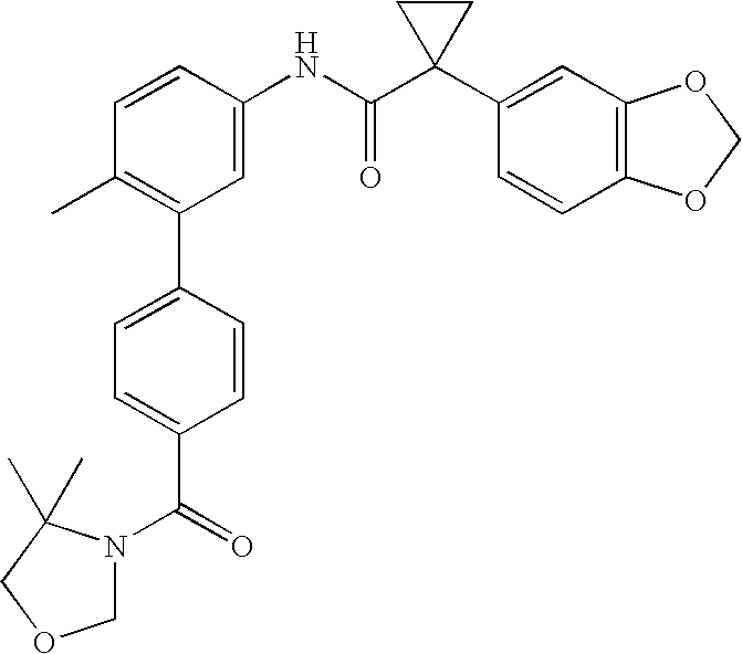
C1(NC(C2(C3=CC4=C(C=C3)OCO4)CC2)=O)=CC(C2=CC=C(C(N3COCC3(C)C)=O)C=C2)=C(C)C=C1
